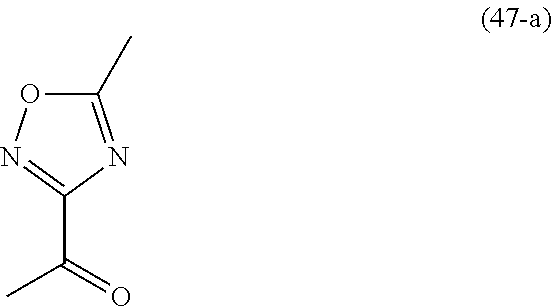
C1(C)=NC(C(=O)C)=NO1
